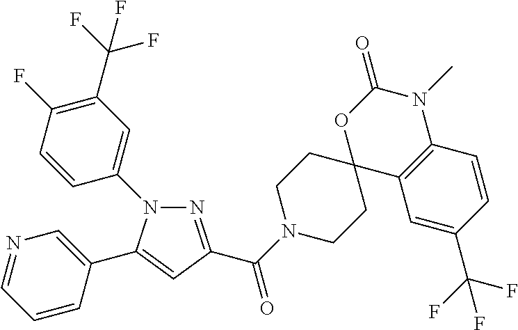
N1(C2=CC(C(F)(F)F)=C(F)C=C2)N=C(C(N2CCC3(CC2)C2=C(N(C)C(=O)O3)C=CC(C(F)(F)F)=C2)=O)C=C1C1=CN=CC=C1
